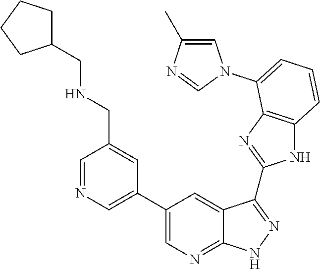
C1=NC=C(C2=CN=C3C(=C2)C(C2=NC4=C(N2)C=CC=C4N2C=C(C)N=C2)=NN3)C=C1CNCC1CCCC1
